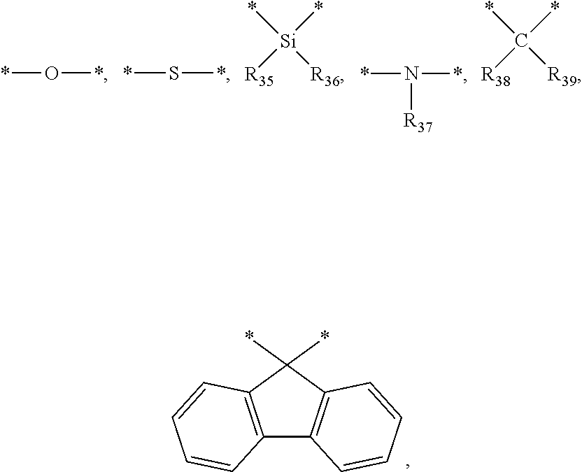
*O*.*S*.[Si](*)(*)([R35])[R36].*N(*)[R37].C(*)(*)([R38])[R39].C12=C(C(*)(*)C3=C1C=CC=C3)C=CC=C2
